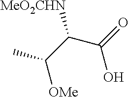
C(C(C(=O)O)[MeO2CHN])(C)[OMe]
